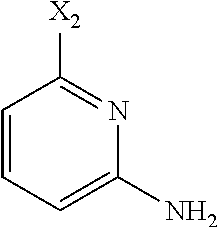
C1=CC=C(N)N=C1[X2]
